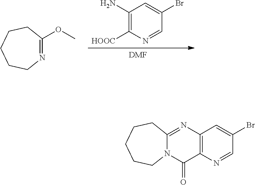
C1([HOOC])=C(N)C=C(Br)C=N1.[DMF].N1=C(OC)CCCCC1.C12=C(N=C3N(C1=O)CCCCC3)C=C(Br)C=N2
